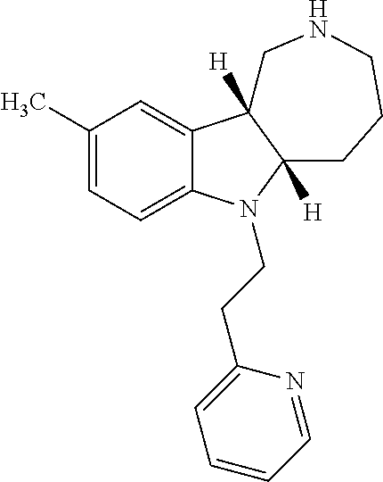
C1(C)=CC=C2C(=C1)C1([H])C([H])(N2CCC2=CC=CC=N2)CCCNC1
